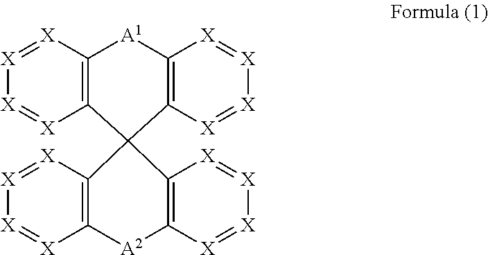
C12=C([X]=[X][X]=[X]1)[A1]C1=C([X]=[X][X]=[X]1)C21C2=C([X]=[X][X]=[X]2)[A2]C2=C1[X]=[X][X]=[X]2
